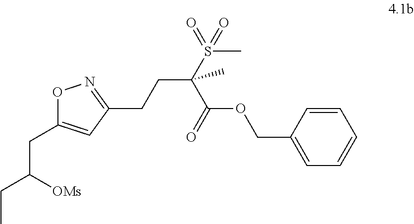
O1C(CC(CC)[OMs])=CC(CCC(S(C)(=O)=O)(C)C(OCC2=CC=CC=C2)=O)=N1
